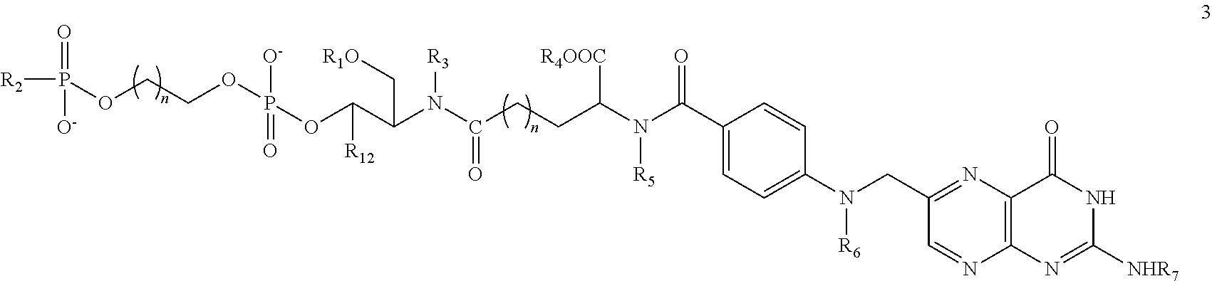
C1(C(N(C(CCC(N(C(C(OP(OCCOP([R2])(=O)[O-])(=O)[O-])[R12])C[R1O])[R3])=O)[R4OOC])[R5])=O)=CC=C(N(CC2=NC3=C(N=C2)N=C([NHR7])NC3=O)[R6])C=C1
